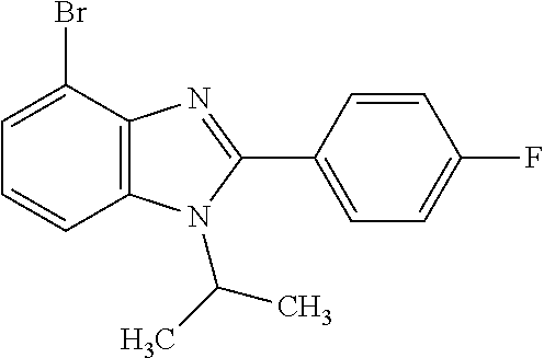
C1=CC2=C(C(Br)=C1)N=C(C1=CC=C(F)C=C1)N2C(C)C
